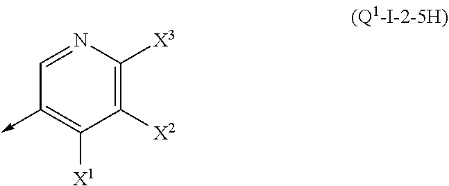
C1=NC([X3])=C([X2])C([X1])=C1->C
